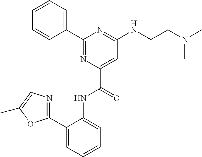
C1=CC=CC(C2=NC(C(=O)NC3=CC=CC=C3C3=NC=C(C)O3)=CC(NCCN(C)C)=N2)=C1
